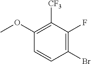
C1=CC(Br)=C(F)C([CF3])=C1OC
